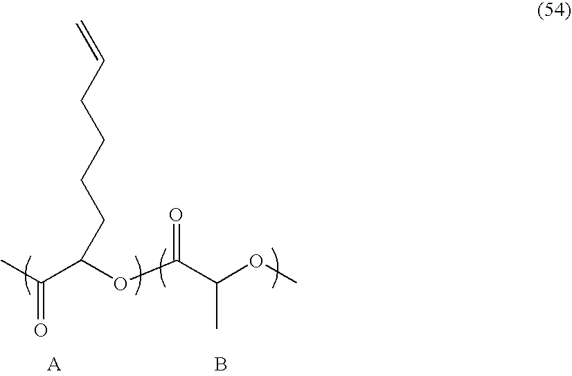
CC(=O)C(OC(C(OC)C)=O)CCCCC=C.B
